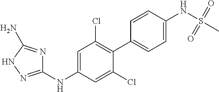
C1(NC2=CC(Cl)=C(C3=CC=C(NS(C)(=O)=O)C=C3)C(Cl)=C2)=NNC(N)=N1
